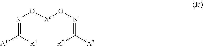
N(O[Xc]ON=C([A2])[R2])=C([A1])[R1]
